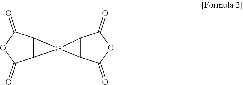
C12C(C(=O)OC1=O)[G]21C2C1C(=O)OC2=O
